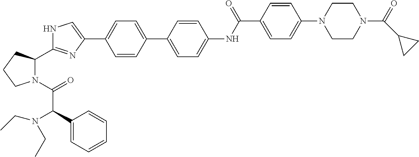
C1=CC(C2=CC=C(NC(C3=CC=C(N4CCN(C(=O)C5CC5)CC4)C=C3)=O)C=C2)=CC=C1C1=CNC(C2N(C(=O)C(N(CC)CC)C3=CC=CC=C3)CCC2)=N1
